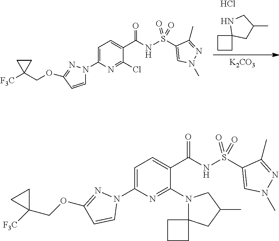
Cl.[K2CO3].N1C2(CC(C)C1)CCC2.C1(N2C=CC(OCC3([F3C])CC3)=N2)=CC=C(C(=O)NS(C2=CN(C)N=C2C)(=O)=O)C(Cl)=N1.C1(N2N=C(OCC3([F3C])CC3)C=C2)=CC=C(C(NS(C2=CN(C)N=C2C)(=O)=O)=O)C(N2CC(C)CC23CCC3)=N1
